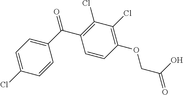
C1=C(Cl)C=CC(C(C2=C(Cl)C(Cl)=C(OCC(=O)O)C=C2)=O)=C1
